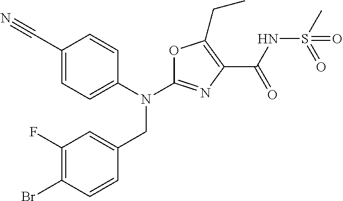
N(C1=NC(C(NS(C)(=O)=O)=O)=C(CC)O1)(CC1=CC(F)=C(Br)C=C1)C1=CC=C(C#N)C=C1
